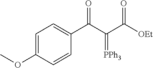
C1=C(OC)C=CC(C(C(C([OEt])=O)=[PPh3])=O)=C1
